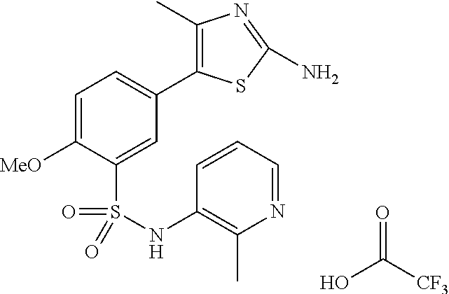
C1=C([MeO])C(S(=O)(=O)NC2=C(C)N=CC=C2)=CC(C2=C(C)N=C(N)S2)=C1.OC(=O)[CF3]
